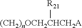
[(CH2)nOCH2CHCH2A][R21]
